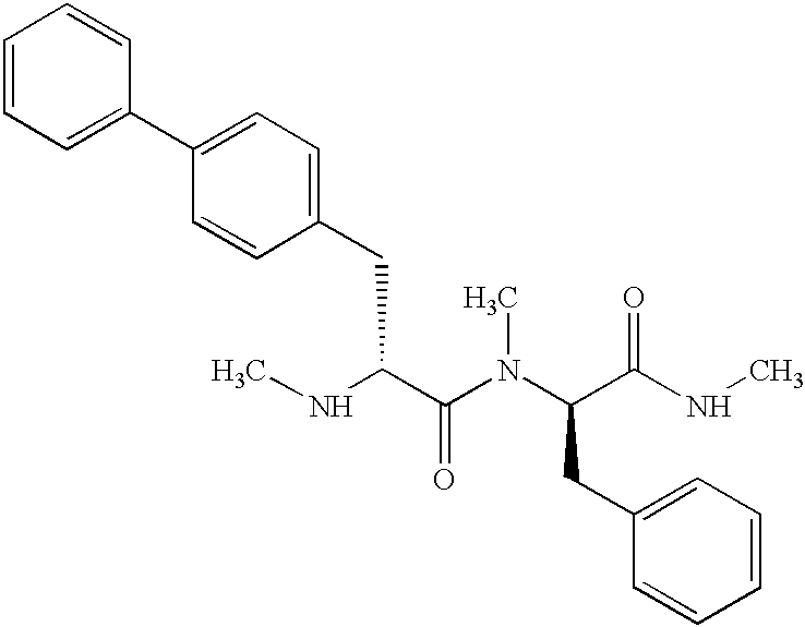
CNC(C(N(C)C(CC1=CC=CC=C1)C(NC)=O)=O)CC1=CC=C(C2=CC=CC=C2)C=C1
